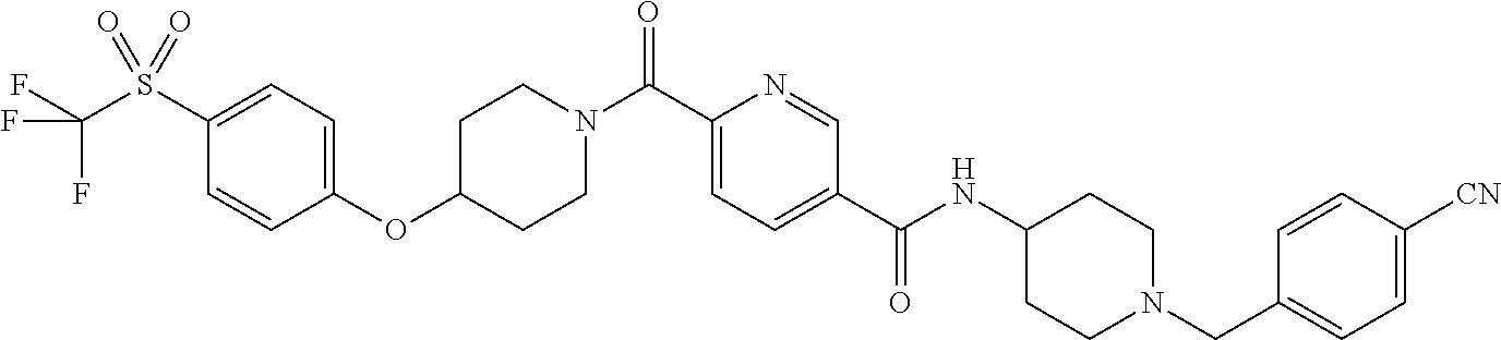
C1(S(C(F)(F)F)(=O)=O)=CC=C(OC2CCN(C(C3=CC=C(C(NC4CCN(CC5=CC=C([CN])C=C5)CC4)=O)C=N3)=O)CC2)C=C1
